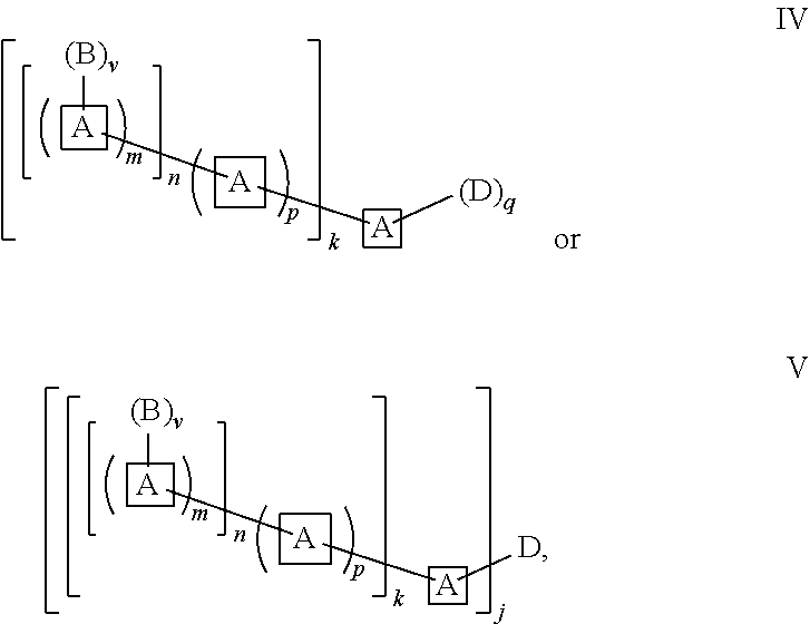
[A]([(B)v])[A][A][(D)q].[A]([(B)v])[A][A][D]
